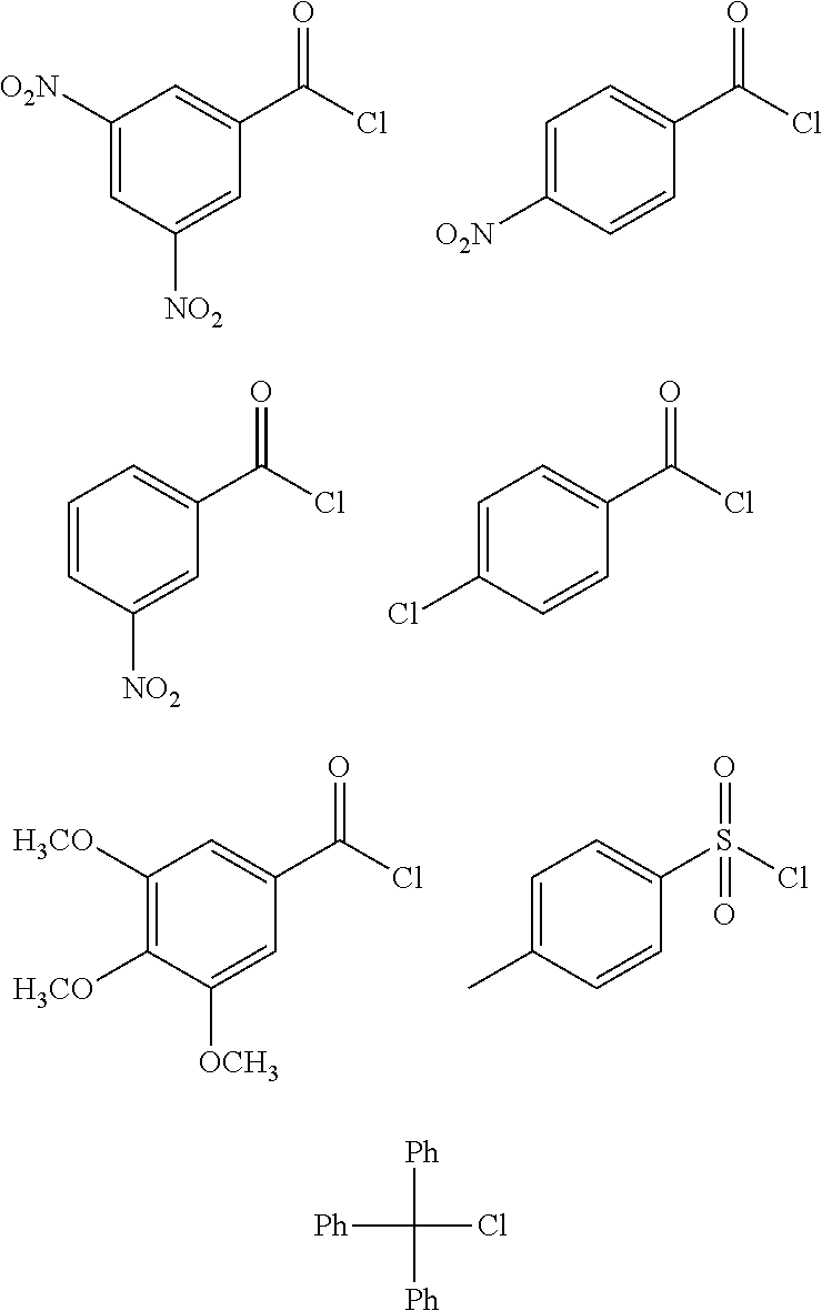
C1([O2N])=CC([NO2])=CC(C(Cl)=O)=C1.C1=C([O2N])C=CC(C(Cl)=O)=C1.C1=CC([NO2])=CC(C(Cl)=O)=C1.C1=C(Cl)C=CC(C(Cl)=O)=C1.C1([H3CO])=C([H3CO])C([OCH3])=CC(C(Cl)=O)=C1.C1=C(C)C=CC(S(Cl)(=O)=O)=C1.[Ph]C([Ph])(Cl)[Ph]
